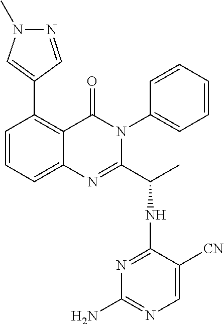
C1(C2=CN(C)N=C2)=C2C(=CC=C1)N=C(C(C)NC1=NC(N)=NC=C1[CN])N(C1=CC=CC=C1)C2=O
